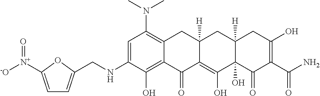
C1=C(NCC2=CC=C([N+]([-O])=O)O2)C(O)=C2C(=C1N(C)C)CC1([H])C(=C(O)C3(O)C([H])(C1)CC(O)=C(C(N)=O)C3=O)C2=O
